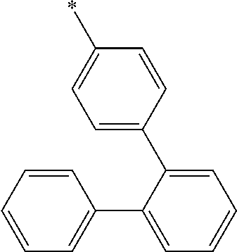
C1=CC=C(C2=CC=CC=C2)C(C2=CC=C(*)C=C2)=C1
